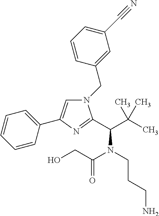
N1(CC2=CC(C#N)=CC=C2)C=C(C2=CC=CC=C2)N=C1C(C(C)(C)C)N(CCCN)C(CO)=O
